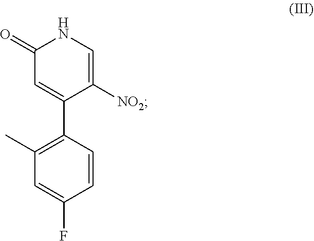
C1(=O)C=C(C2=C(C)C=C(F)C=C2)C([NO2])=CN1
